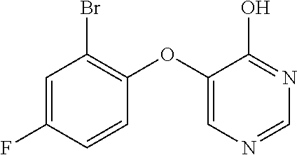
C1=C(F)C=CC(OC2=CN=CN=C2O)=C1Br
